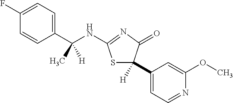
S1C(C2=CC=NC(OC)=C2)([H])C(=O)N=C1NC(C1=CC=C(F)C=C1)(C)[H]
